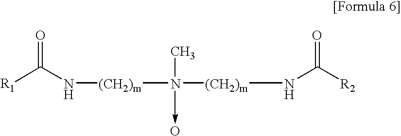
[R1]C(=O)N[(CH2)m]N(C)([(CH2)m]NC(=O)[R2])->O
